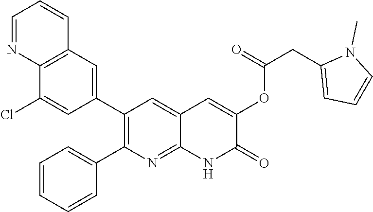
C12=C(C=C(C3=C(C4=CC=CC=C4)N=C4C(=C3)C=C(OC(CC3=CC=CN3C)=O)C(=O)N4)C=C1Cl)C=CC=N2
